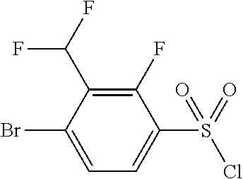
C1(F)=C(C(F)F)C(Br)=CC=C1S(=O)(Cl)=O
